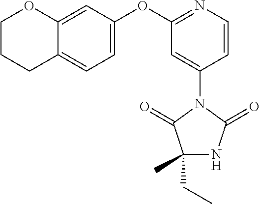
C1(CC)(C)NC(=O)N(C2=CC(OC3=CC=C4C(=C3)OCCC4)=NC=C2)C1=O
